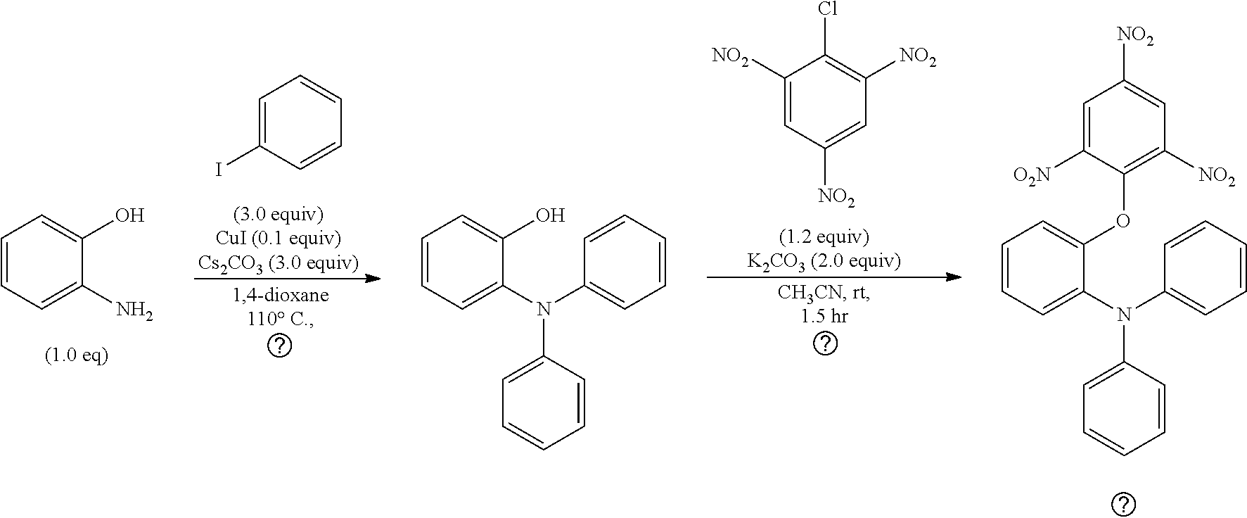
C1=CC=C(N)C(O)=C1.C1=CC=C(N(C2=CC=CC=C2)C2=CC=CC=C2)C(O)=C1.C1=C(I)C=CC=C1.C1([NO2])=CC([NO2])=CC([NO2])=C1Cl.C1=CC=C(N(C2=CC=CC=C2)C2=CC=CC=C2)C(OC2=C([NO2])C=C([NO2])C=C2[O2N])=C1
